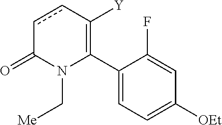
C1(C2=C([Y])ccC(=O)N2C[Me])=CC=C([OEt])C=C1F
